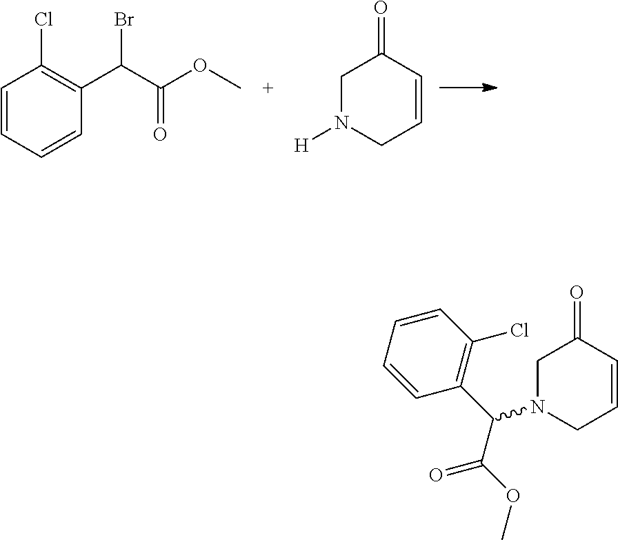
C1=CC=CC(C(Br)C(=O)OC)=C1Cl.C1N([H])CC=CC1=O.C1N(C(C(=O)OC)C2=C(Cl)C=CC=C2)CC=CC1=O
